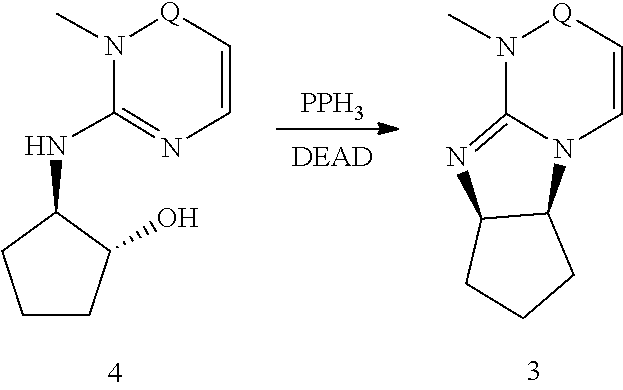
N1=C(NC2CCCC2O)N(C)[Q]C=C1.[PPH3].N12C(=NC3C1CCC3)N(C)[Q]C=C2
